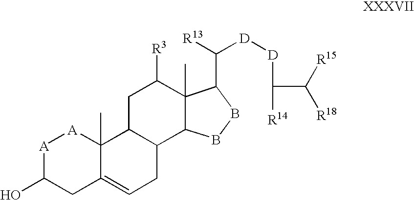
[A]1C(O)CC2=CCC3C(C2(C)[A]1)CC([R3])C1(C)C3BBC1C([R13])[D][D]C(C([R18])[R15])[R14]
